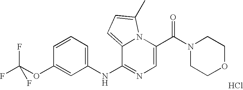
C1=C(C(N2CCOCC2)=O)N2C(=CC=C2C)C(NC2=CC=CC(OC(F)(F)F)=C2)=N1.Cl
